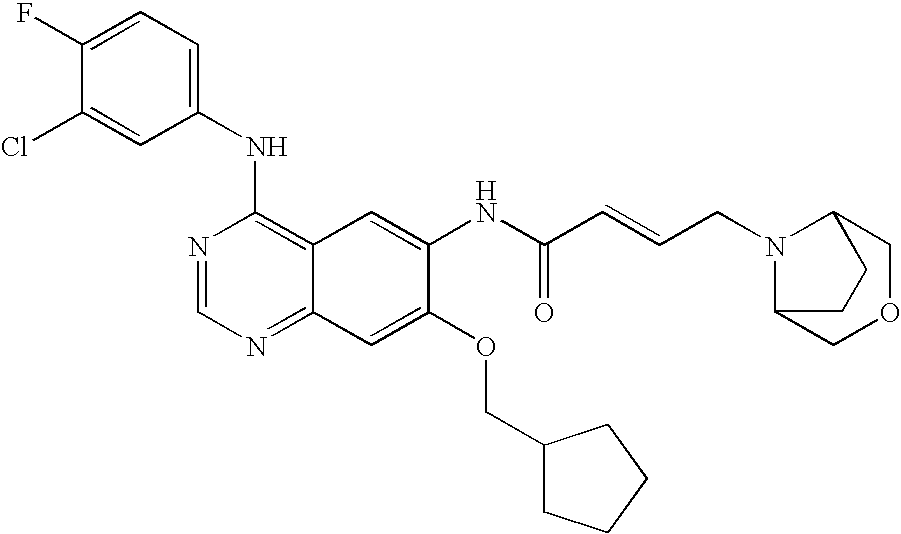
ClC1=CC(NC2=C3C(=NC=N2)C=C(OCC2CCCC2)C(NC(C=CCN2C4COCC2CC4)=O)=C3)=CC=C1F
